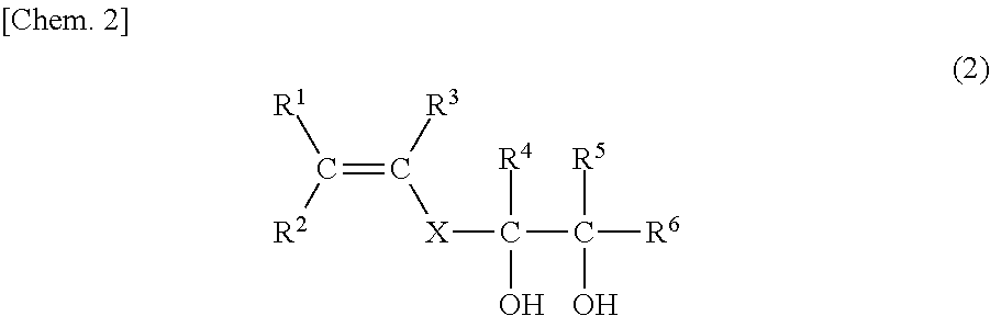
C(=C([R3])[X]C([R4])(O)C([R5])(O)[R6])([R2])[R1]
